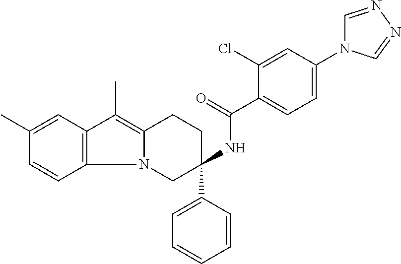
C12=C(C=C(C)C=C1)C(C)=C1N2CC(C2=CC=CC=C2)(NC(=O)C2=CC=C(N3C=NN=C3)C=C2Cl)CC1
